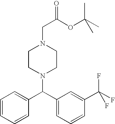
C1=CC=CC(C(C2=CC=CC(C(F)(F)F)=C2)N2CCN(CC(=O)OC(C)(C)C)CC2)=C1
